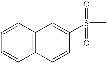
C12=C(C=CC=C1)C=C(S(C)(=O)=O)C=C2
